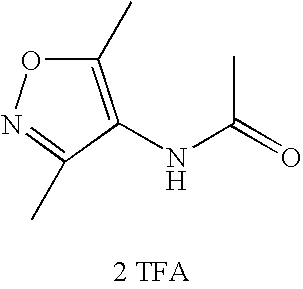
CC(=O)NC1=C(C)ON=C1C.[2 TFA]
